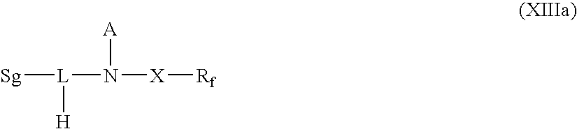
[Sg][L](N([X][Rf])[A])[H]
